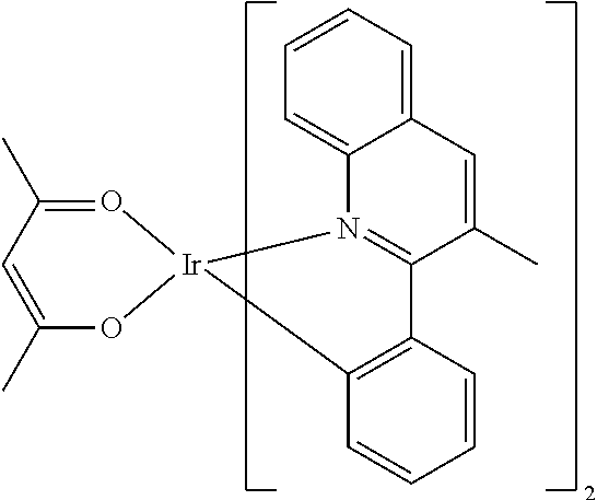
C1=CC=C2C(=C1)N1=C(C(C)=C2)C2=C(C=CC=C2)[Ir]12O=C(C)C=C(C)O2
